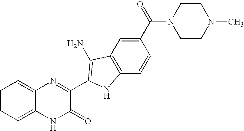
C1=C2C(=CC=C1)N=C(C1=C(N)C3=C(C=CC(C(=O)N4CCN(C)CC4)=C3)N1)C(=O)N2
